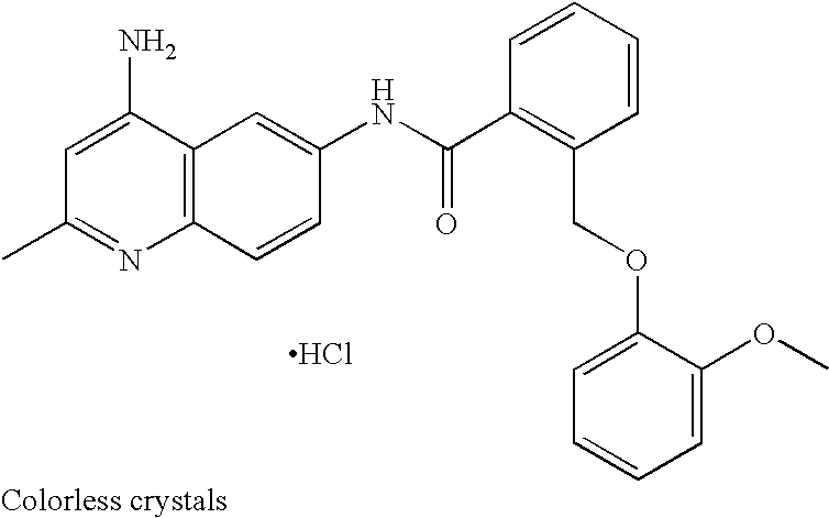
CC1=NC2=C(C(N)=C1)C=C(NC(C1=C(COC3=CC=CC=C3OC)C=CC=C1)=O)C=C2.Cl
